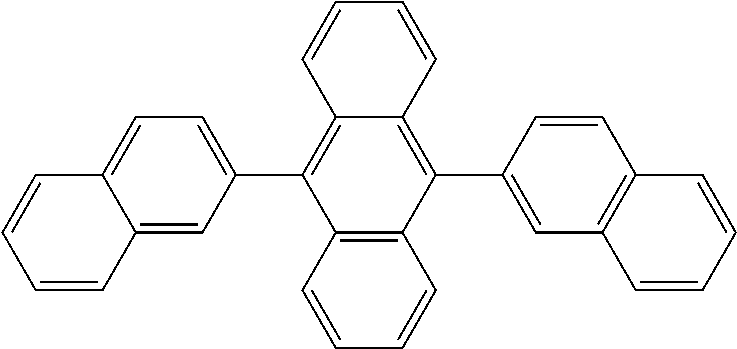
C12=C(C=CC=C1)C(C1=CC=C3C(=C1)C=CC=C3)=C1C(=C2C2=CC3=C(C=C2)C=CC=C3)C=CC=C1
